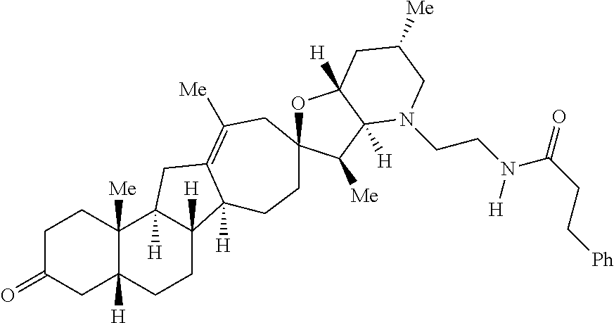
C1C(=O)CC2([H])C([Me])(C1)C1([H])C([H])(CC2)C2([H])C(=C([Me])CC3(CC2)OC2([H])C([H])(C3[Me])N(CCN(C(=O)CC[Ph])[H])CC([Me])C2)C1
